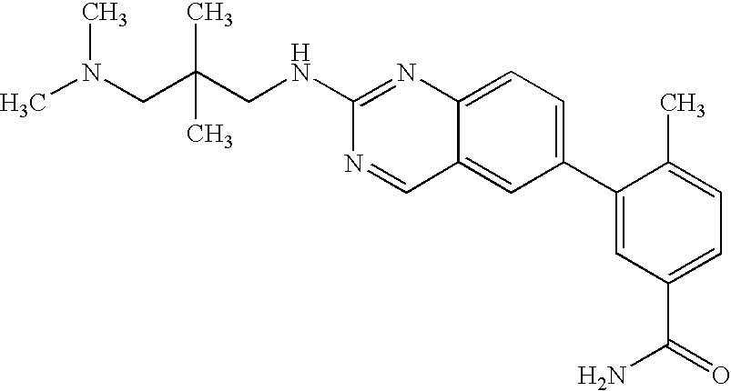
C(N(C)C)C(CNC1=NC2=CC=C(C3=CC(C(N)=O)=CC=C3C)C=C2C=N1)(C)C
